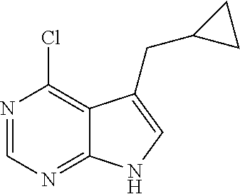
C1=NC(Cl)=C2C(=N1)NC=C2CC1CC1
